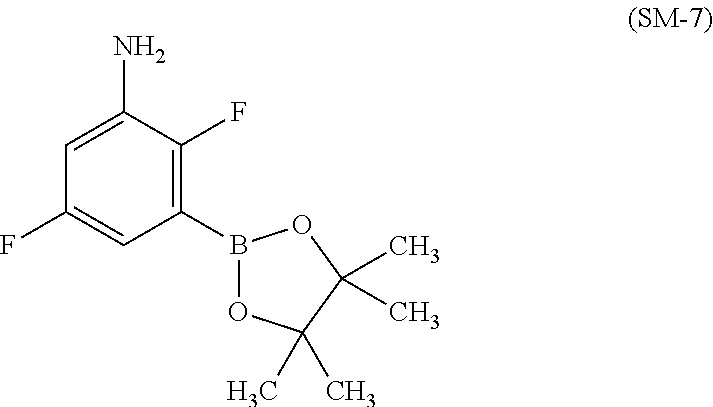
C1(B2OC(C)(C)C(C)(C)O2)=C(F)C(N)=CC(F)=C1
